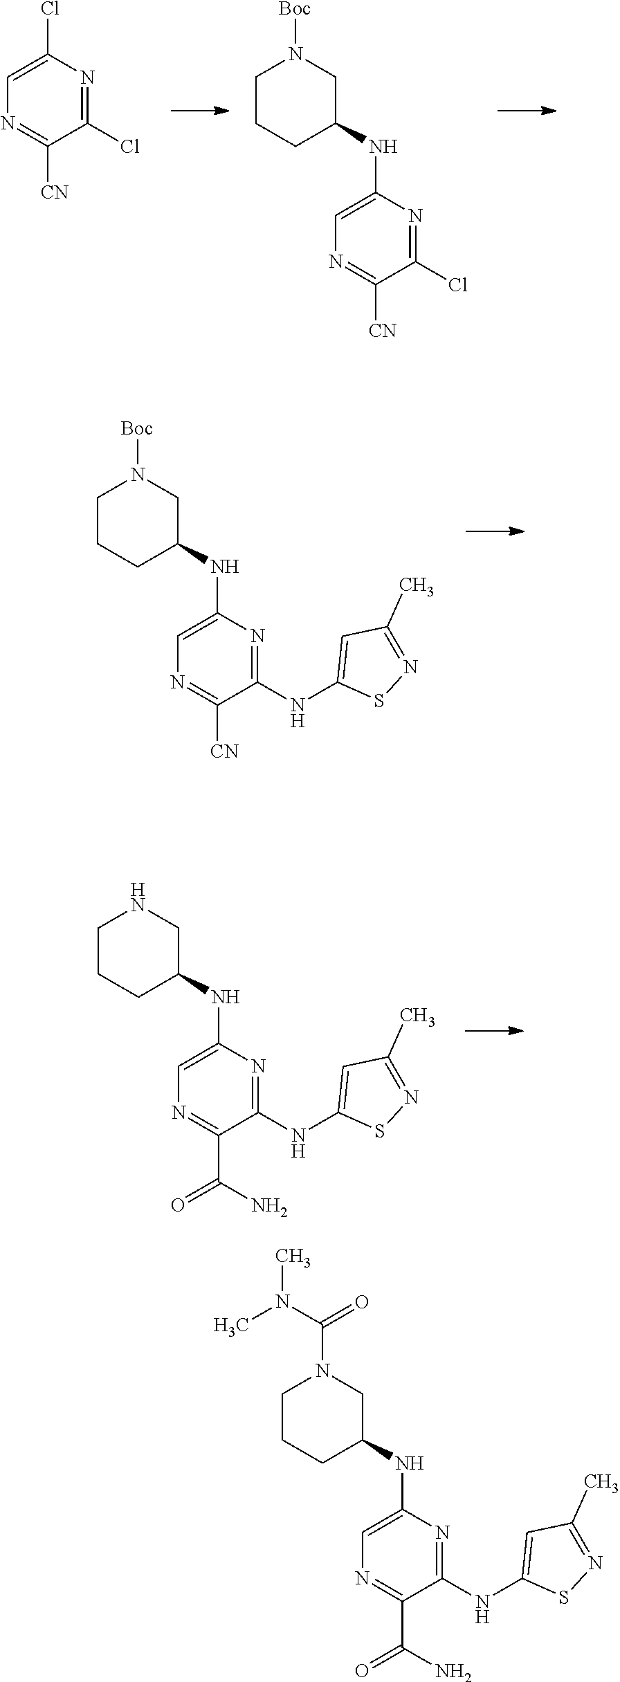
C1=C(Cl)N=C(Cl)C([CN])=N1.C1CCC(NC2=CN=C([CN])C(Cl)=N2)CN1[Boc].C1CCC(NC2=CN=C(C(=O)N)C(NC3=CC(C)=NS3)=N2)CN1.C1CCC(NC2=CN=C([CN])C(NC3=CC(C)=NS3)=N2)CN1[Boc].C1CCC(NC2=CN=C(C(=O)N)C(NC3=CC(C)=NS3)=N2)CN1C(=O)N(C)C
